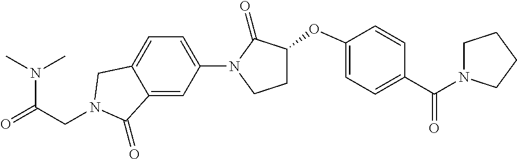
N(C(=O)CN1CC2=CC=C(N3C(=O)C(OC4=CC=C(C(N5CCCC5)=O)C=C4)CC3)C=C2C1=O)(C)C
